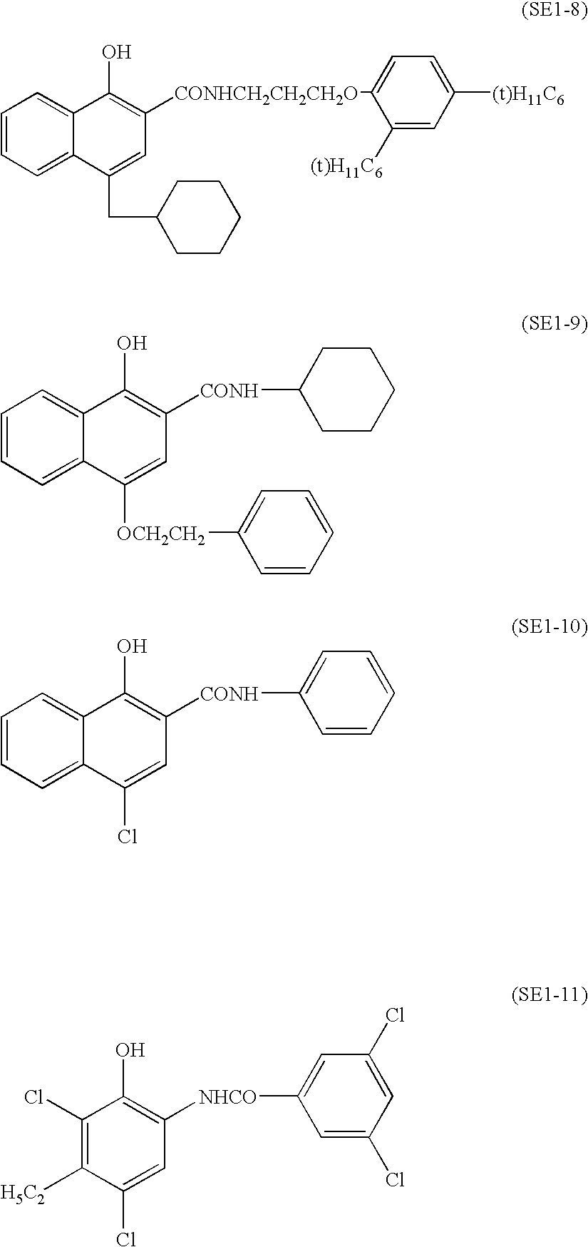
C1=CC=C2C(=C1)C(O)=C([CONHCH2CH2CH2O]C1=CC=C([(t)H11C6])C=C1[(t)H11C6])C=C2CC1CCCCC1.C1=CC=C2C(=C1)C(O)=C([CONH]C1CCCCC1)C=C2[OCH2CH2]C1=CC=CC=C1.C1=CC=C2C(=C1)C(O)=C([CONH]C1=CC=CC=C1)C=C2Cl.C1(Cl)=C([H5C2])C(Cl)=CC([NHCO]C2=CC(Cl)=CC(Cl)=C2)=C1O
